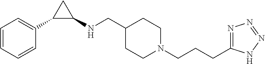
C1=CC=CC(C2C(NCC3CCN(CCCC4=NN=NN4)CC3)C2)=C1
